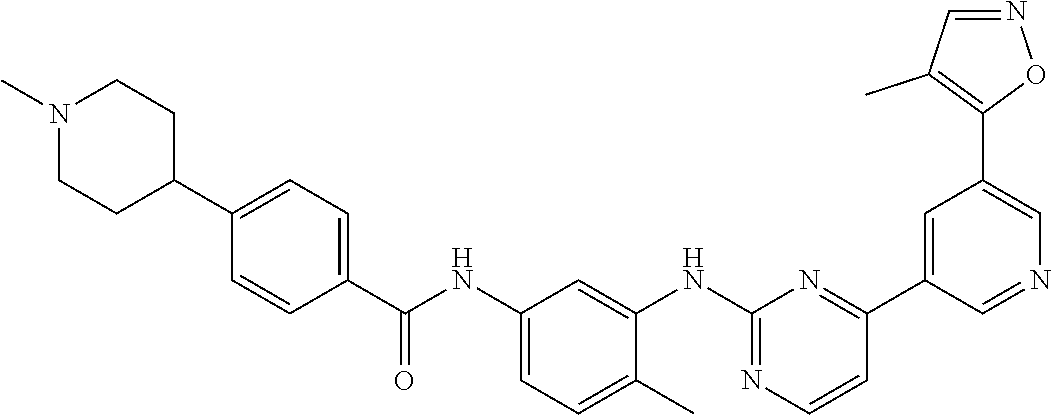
N1(C)CCC(C2=CC=C(C(NC3=CC=C(C)C(NC4=NC=CC(C5=CC(C6=C(C)C=NO6)=CN=C5)=N4)=C3)=O)C=C2)CC1
